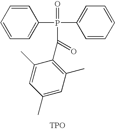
C1=CC=C(P(C2=CC=CC=C2)(=O)C(=O)C2=C(C)C=C(C)C=C2C)C=C1.[TPO]
